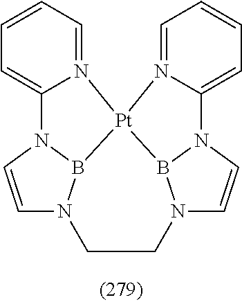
C1=CC=N2C(=C1)N1C=CN3B1[Pt]21N2=CC=CC=C2N2B1N(C=C2)CC3
